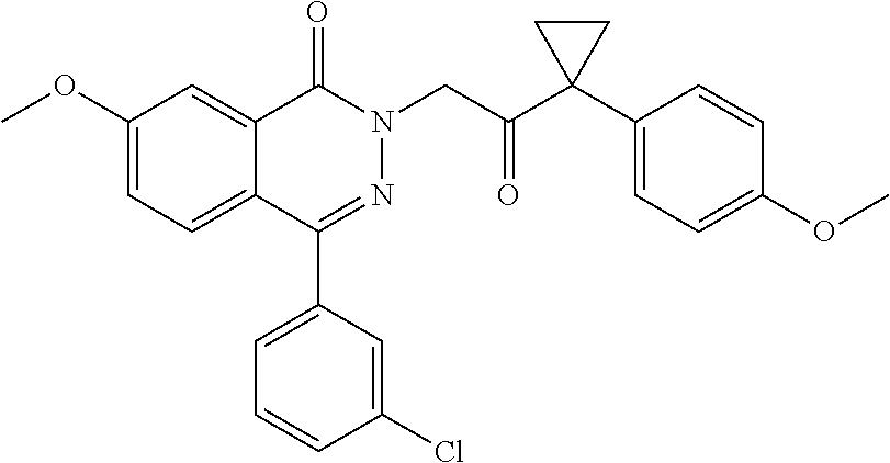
C1(OC)=CC=C2C(=C1)C(=O)N(CC(C1(C3=CC=C(OC)C=C3)CC1)=O)N=C2C1=CC=CC(Cl)=C1
